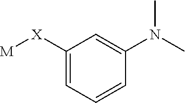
C1=C([X][M])C=C(N(C)C)C=C1
